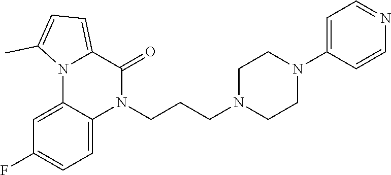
C1(F)=CC=C2C(=C1)N1C(=CC=C1C)C(=O)N2CCCN1CCN(C2=CC=NC=C2)CC1
